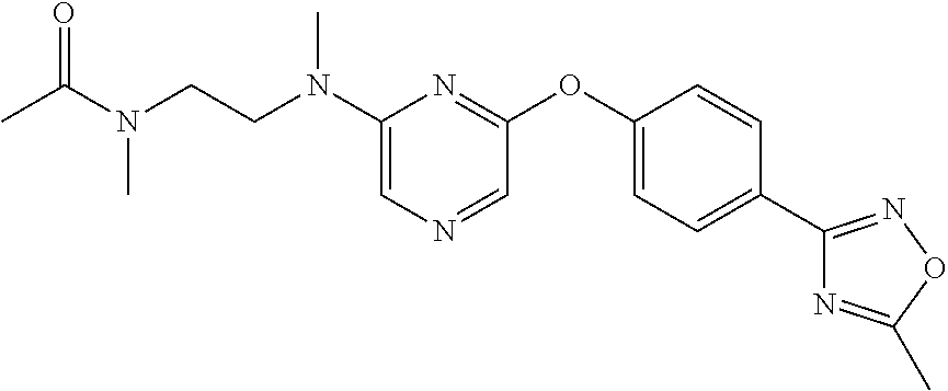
C1(N(CCN(C)C(=O)C)C)=CN=CC(OC2=CC=C(C3=NOC(C)=N3)C=C2)=N1
